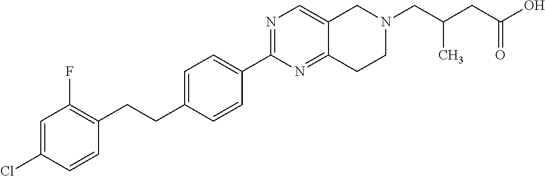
C1=C(Cl)C=CC(CCC2=CC=C(C3=NC=C4C(=N3)CCN(CC(C)CC(=O)O)C4)C=C2)=C1F
